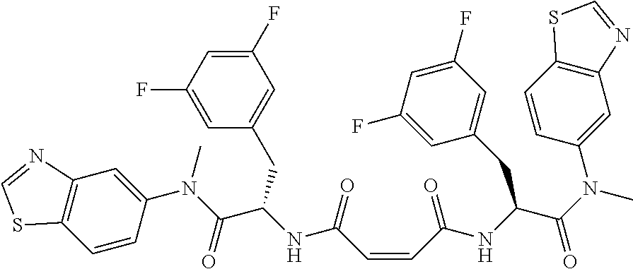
C1(N(C(C(NC(C=CC(NC(C(N(C)C2=CC3=C(C=C2)SC=N3)=O)CC2=CC(F)=CC(F)=C2)=O)=O)CC2=CC(F)=CC(F)=C2)=O)C)=CC2=C(C=C1)SC=N2
